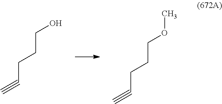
C#CCCCO.C#CCCCOC
